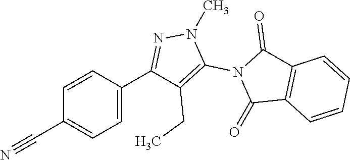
C1=CC(C2=NN(C)C(N3C(=O)C4=C(C3=O)C=CC=C4)=C2CC)=CC=C1C#N
